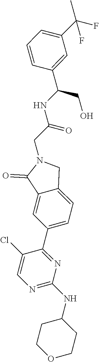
N1=C(NC2CCOCC2)N=C(C2=CC=C3C(=C2)C(=O)N(CC(=O)NC(CO)C2=CC(C(F)(C)F)=CC=C2)C3)C(Cl)=C1
